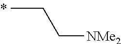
C(C[NMe2])C
